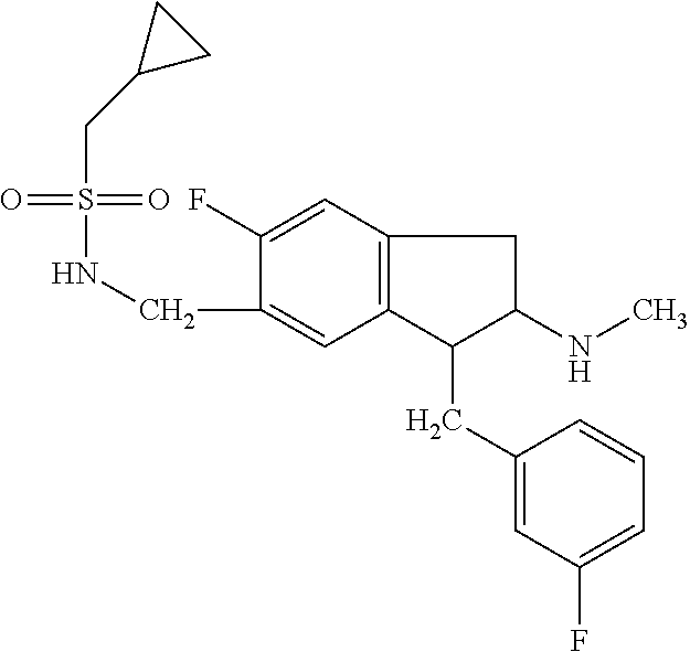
C(C1=CC2=C(C=C1F)CC(NC)C2CC1=CC(F)=CC=C1)NS(=O)(=O)CC1CC1
